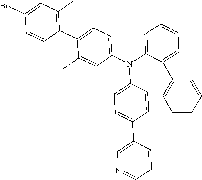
C1=C(N(C2=CC=C(C3=CN=CC=C3)C=C2)C2=CC=C(C3=C(C)C=C(Br)C=C3)C(C)=C2)C(C2=CC=CC=C2)=CC=C1
